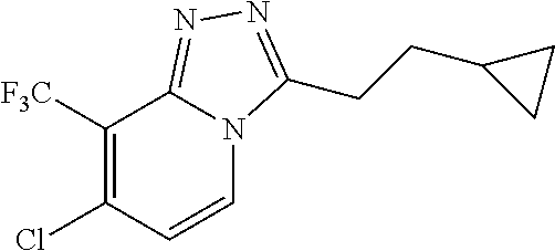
ClC1=C([F3C])C2=NN=C(CCC3CC3)N2C=C1
